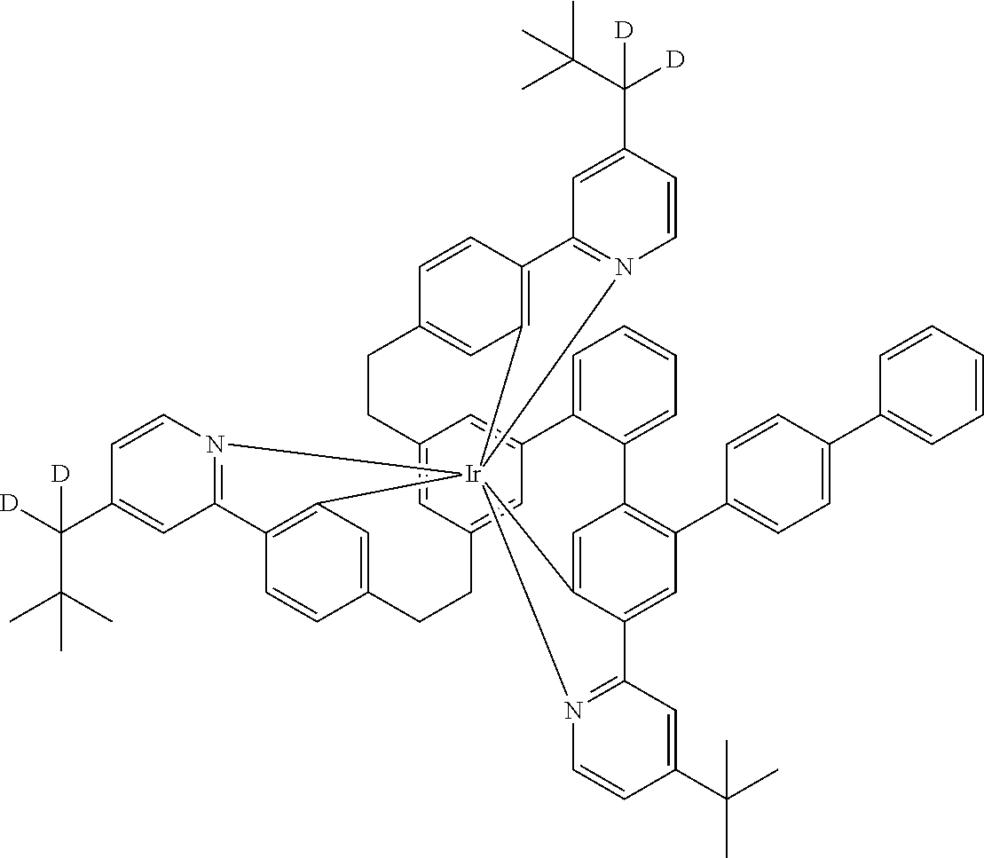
C12=CC3=CC(=C1)C1=CC=CC=C1C1=C(C4=CC=C(C5=CC=CC=C5)C=C4)C=C4C(=C1)[Ir]15(C6=C(C=CC(=C6)CC3)C3=N1C=CC(C(C(C)(C)C)([D])[D])=C3)(C1=C(C=CC(=C1)CC2)C1=N5C=CC(C(C(C)(C)C)([D])[D])=C1)N1=C4C=C(C(C)(C)C)C=C1
